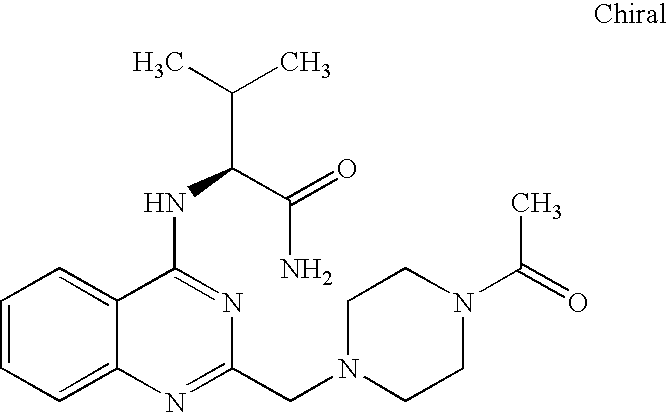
C1=CC=C2C(=C1)C(NC(C(C)C)C(=O)N)=NC(CN1CCN(C(=O)C)CC1)=N2
